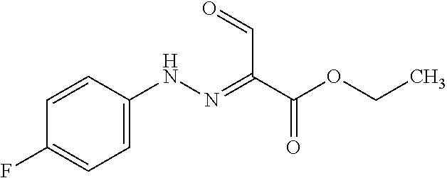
C1=CC(NN=C(C(OCC)=O)C=O)=CC=C1F
